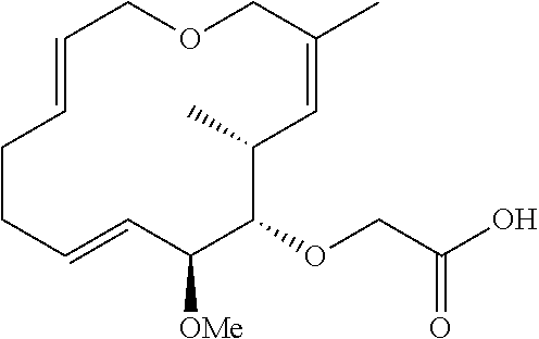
C1=CCCC=CC([OMe])C(OCC(O)=O)C(C)C=C(C)COC1
